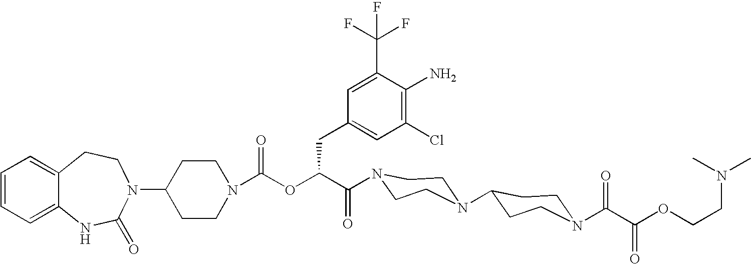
C12=CC=CC=C1NC(=O)N(C1CCN(C(OC(C(=O)N3CCN(C4CCN(C(C(OCCN(C)C)=O)=O)CC4)CC3)CC3=CC(Cl)=C(N)C(C(F)(F)F)=C3)=O)CC1)CC2
